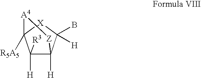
C1([R3])([H])C2([H])C(B)([H])[X]C1([R5A5])[A4][Z]2
